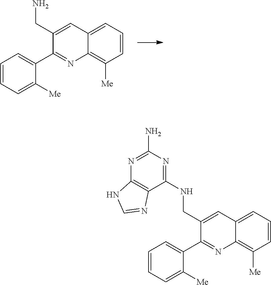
C1(CN)=CC2=CC=CC([Me])=C2N=C1C1=CC=CC=C1[Me].C1(CNC2=NC(N)=NC3=C2N=CN3)=CC2=CC=CC([Me])=C2N=C1C1=CC=CC=C1[Me]
